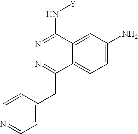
C1=CN=CC=C1CC1=NN=C(N[Y])C2=CC(N)=CC=C12
